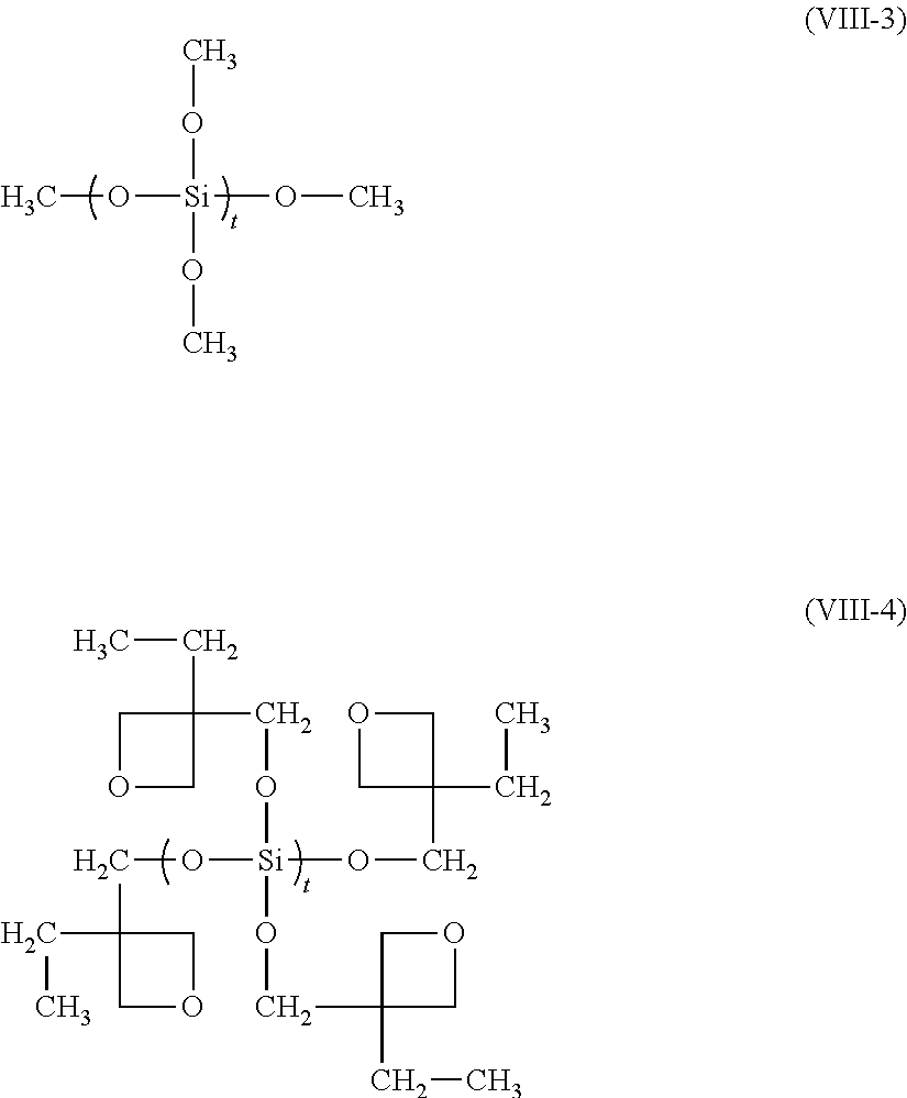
C1(CC)(CO[Si](OCC2(CC)COC2)(OCC2(CC)COC2)OCC2(CC)COC2)COC1.CO[Si](OC)(OC)OC
